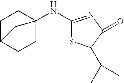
C1C2CCC(NC3=NC(=O)C(C(C)C)S3)(C1)C2
